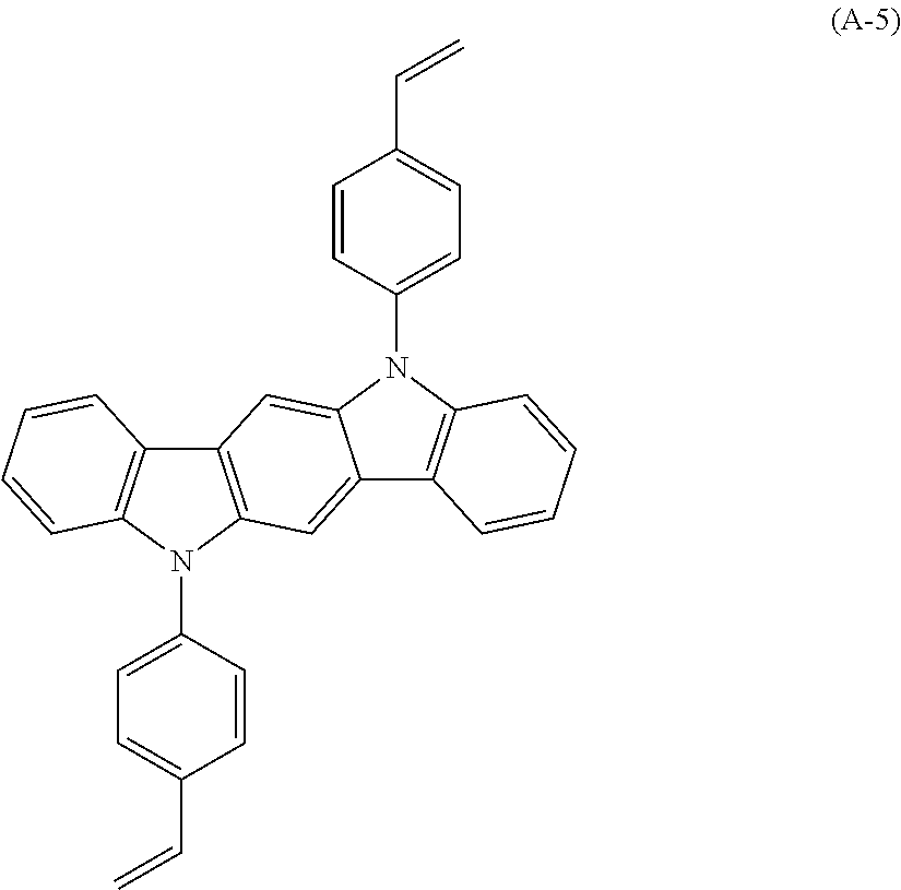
C1=CC(N2C3=CC4=C(N(C5=CC=C(C=C)C=C5)C5=C4C=CC=C5)C=C3C3=C2C=CC=C3)=CC=C1C=C
